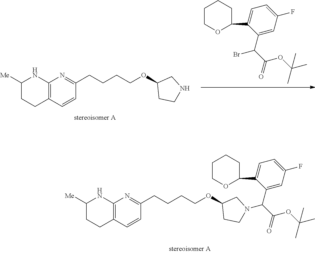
C12=C(C=CC(CCCCOC3CCN(C(C(=O)OC(C)(C)C)C4=CC(F)=CC=C4C4CCCCO4)C3)=N1)CCC([Me])N2.BrC(C(=O)OC(C)(C)C)C1=CC(F)=CC=C1C1CCCCO1.C12=C(C=CC(CCCCOC3CCNC3)=N1)CCC([Me])N2
